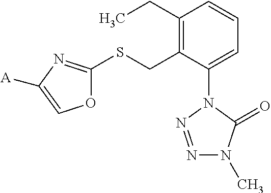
C1(CC)=C(CSC2=NC([A])=CO2)C(N2N=NN(C)C2=O)=CC=C1
